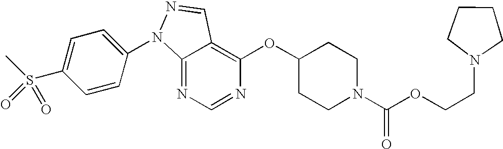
C12=NC=NC(OC3CCN(C(OCCN4CCCC4)=O)CC3)=C1C=NN2C1=CC=C(S(C)(=O)=O)C=C1
